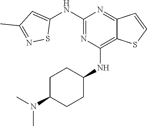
C1(NC2=CC(C)=NS2)=NC(NC2CCC(N(C)C)CC2)=C2C(=N1)C=CS2
